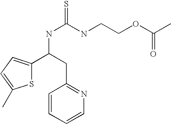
S1C(C(NC(=S)NCCOC(C)=O)CC2=NC=CC=C2)=CC=C1C
